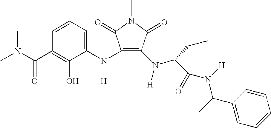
C1(N(C2=CC=CC(C(N(C)C)=O)=C2O)[H])=C(N([H])C(C(=O)N([H])C(C)C2=CC=CC=C2)CC)C(=O)N(C)C1=O
